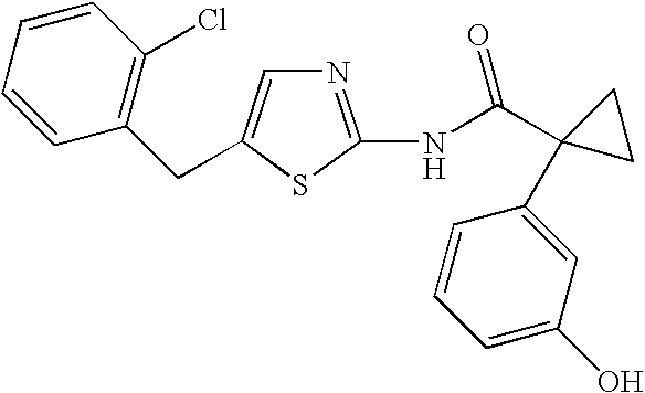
N1=C(NC(C2(C3=CC(O)=CC=C3)CC2)=O)SC(CC2=C(Cl)C=CC=C2)=C1
